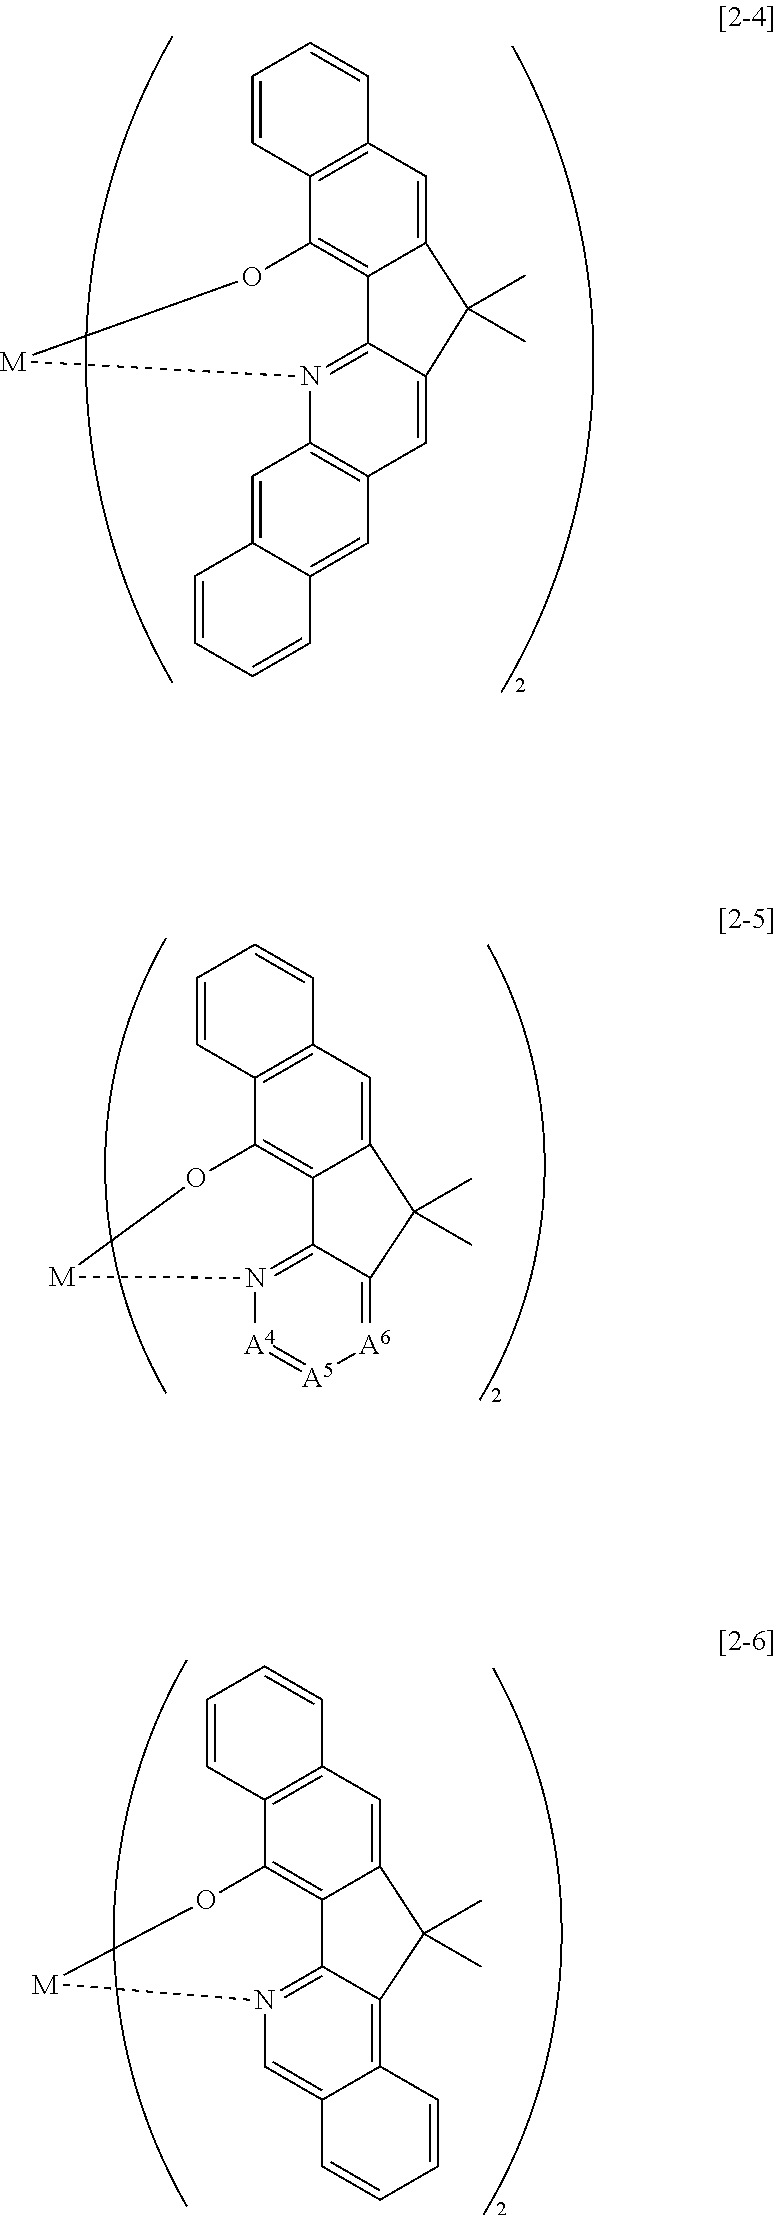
C12=CC3=C(C4=C1C1=N([A4]=[A5][A6]=C1C2(C)C)[M]O4)C=CC=C3.C12=CC3=C(C4=C1C1=N(C5=C(C=C1C2(C)C)C=C1C(=C5)C=CC=C1)[M]O4)C=CC=C3.C12=CC3=C(C4=C1C1=N(C=C5C(=C1C2(C)C)C=CC=C5)[M]O4)C=CC=C3
